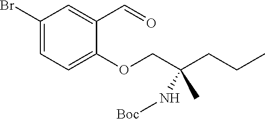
C1(Br)=CC=C(OCC(CCC)(N[Boc])C)C(C=O)=C1
